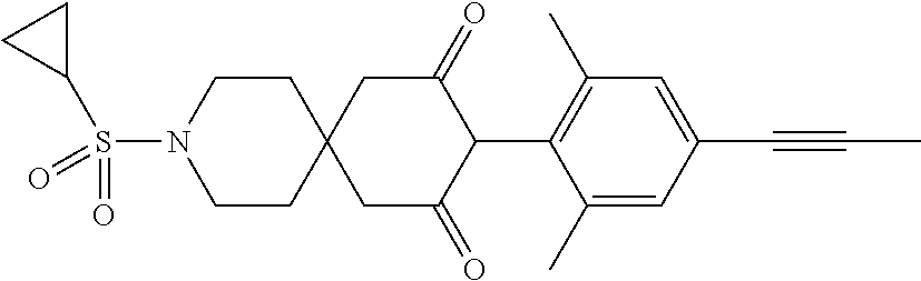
C1CN(S(=O)(C2CC2)=O)CCC12CC(=O)C(C1=C(C)C=C(C#CC)C=C1C)C(=O)C2
